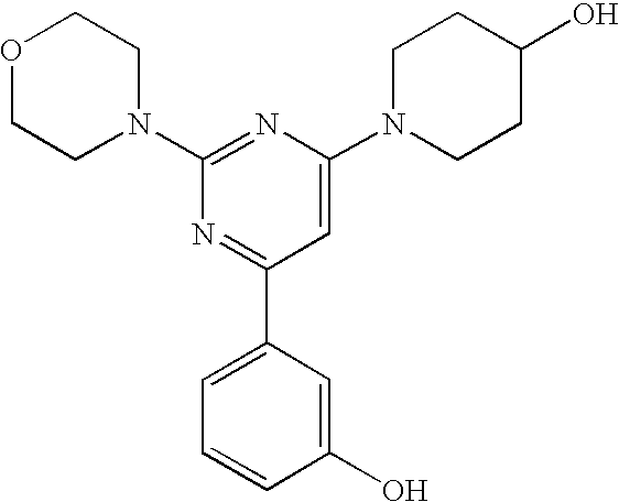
C1(N2CCOCC2)=NC(N2CCC(O)CC2)=CC(C2=CC=CC(O)=C2)=N1
